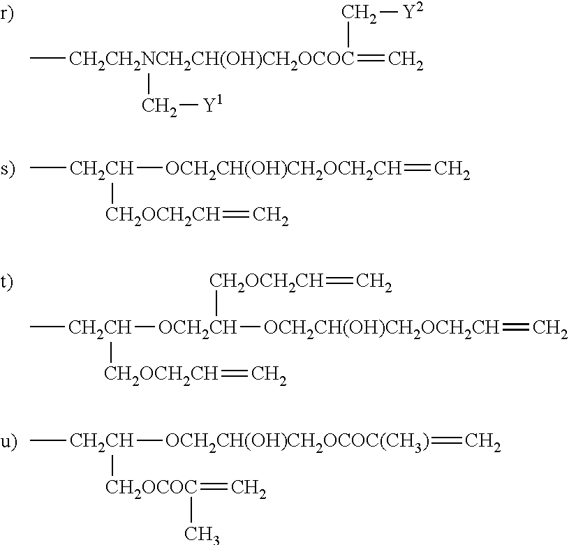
C[CH2CH2NCH2CH(OH)CH2OCOC](C[Y1])(=C)C[Y2].C[CH2CH]([OCH2CH(OH)CH2OCH2CH]=C)[CH2OCH2CH]=C.C[CH2CH]([OCH2CH]([OCH2CH(OH)CH2OCH2CH]=C)[CH2OCH2CH]=C)[CH2OCH2CH]=C.C[CH2CH]([OCH2CH(OH)CH2OCOC(CH3)]=C)[CH2OCOC](=C)C
